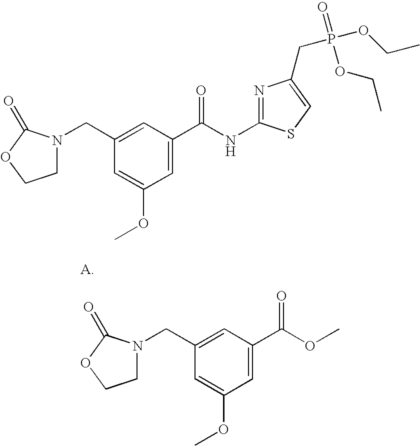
C1N(CC2=CC(C(OC)=O)=CC(OC)=C2)C(=O)OC1.C1N(CC2=CC(C(NC3=NC(CP(OCC)(=O)OCC)=CS3)=O)=CC(OC)=C2)C(=O)OC1
